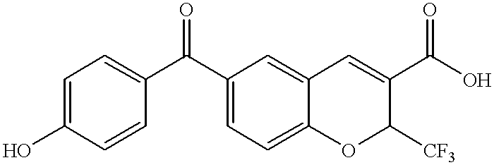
C1=C(C(C2=CC=C(O)C=C2)=O)C=C2C(=C1)OC([CF3])C(C(O)=O)=C2
